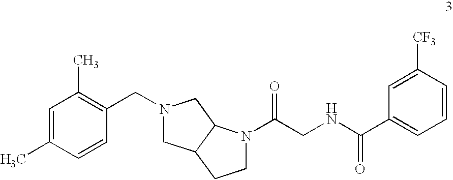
C1N(C(CNC(C2=CC=CC([CF3])=C2)=O)=O)C2C(C1)CN(CC1=C(C)C=C(C)C=C1)C2
